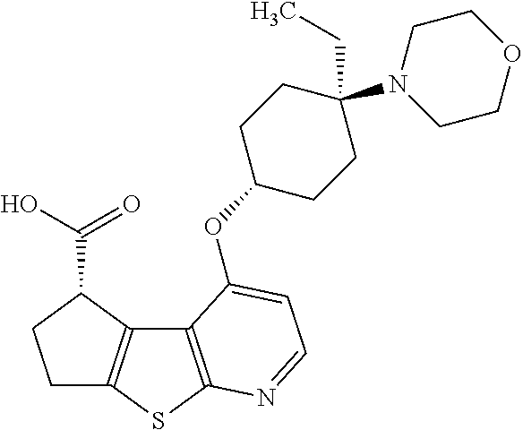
C1C2=C(C(C(O)=O)C1)C1=C(S2)N=CC=C1OC1CCC(N2CCOCC2)(CC)CC1
